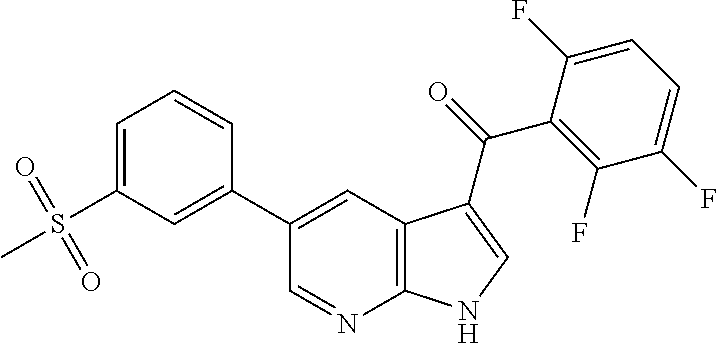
C12=C(C=C(C3=CC(S(C)(=O)=O)=CC=C3)C=N1)C(C(C1=C(F)C(F)=CC=C1F)=O)=CN2
